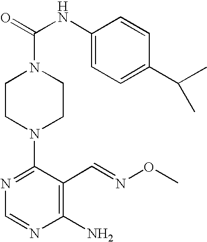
C(N1CCN(C2=NC=NC(N)=C2C=NOC)CC1)(NC1=CC=C(C(C)C)C=C1)=O
